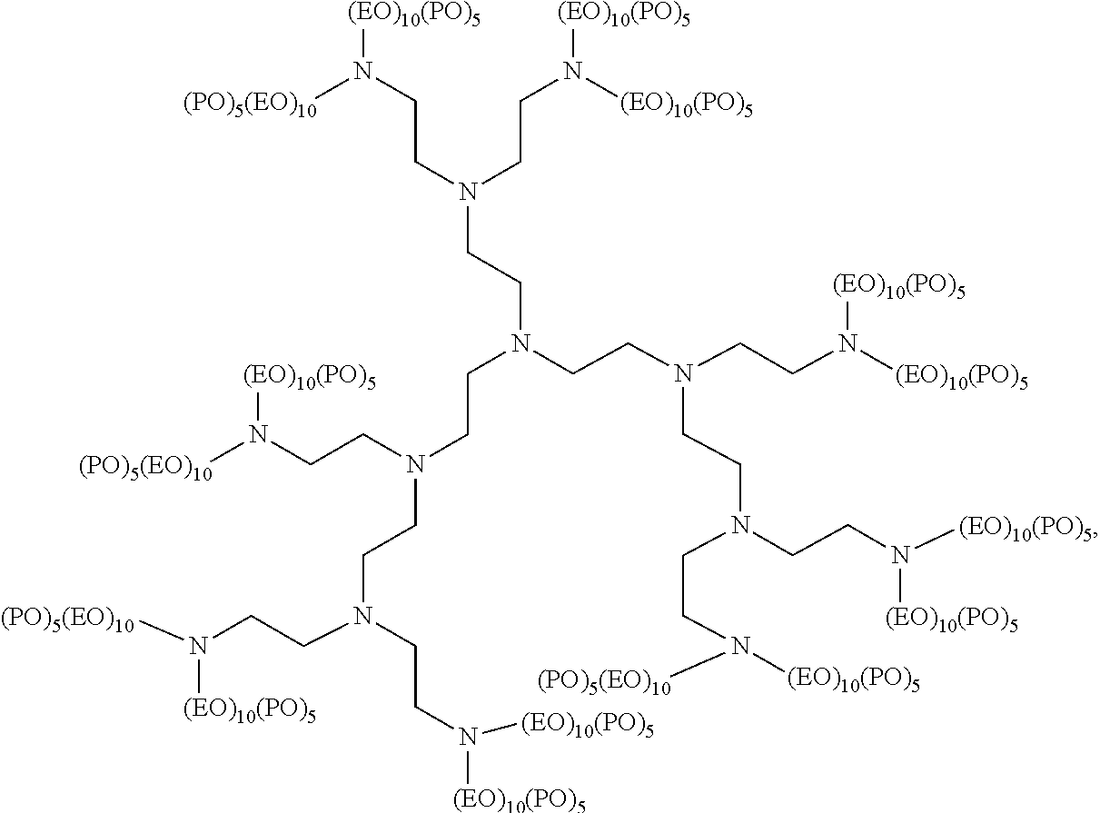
[(EO)10(PO)5]N(CCN(CCN(CCN(CCN(CCN([(PO)5(EO)10])[(EO)10(PO)5])CCN([(EO)10(PO)5])[(EO)10(PO)5])CCN([(PO)5(EO)10])[(EO)10(PO)5])CCN(CCN([(EO)10(PO)5])[(EO)10(PO)5])CCN(CCN([(EO)10(PO)5])[(EO)10(PO)5])CCN([(EO)10(PO)5])[(PO)5(EO)10])CCN([(EO)10(PO)5])[(EO)10(PO)5])[(PO)5(EO)10]
